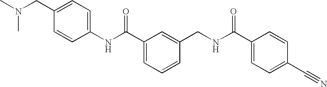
C1(NC(C2=CC=CC(CNC(C3=CC=C(C#N)C=C3)=O)=C2)=O)=CC=C(CN(C)C)C=C1
